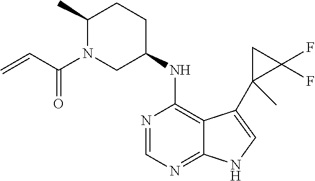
C12=NC=NC(NC3CCC(C)N(C(C=C)=O)C3)=C1C(C1(C)C(F)(F)C1)=CN2
